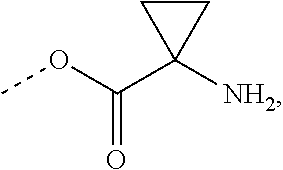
C1CC1(C(OC)=O)[NH2]
